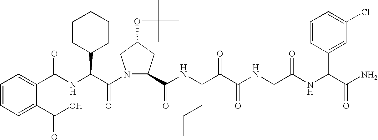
C1(C(O)=O)=CC=CC=C1C(NC(C(N1C(C(NC(C(C(NCC(NC(C(N)=O)C2=CC(Cl)=CC=C2)=O)=O)=O)CCC)=O)CC(OC(C)(C)C)C1)=O)C1CCCCC1)=O
